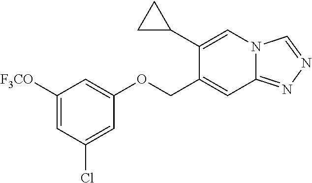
C1(COC2=CC([F3CO])=CC(Cl)=C2)=CC2=NN=CN2C=C1C1CC1
